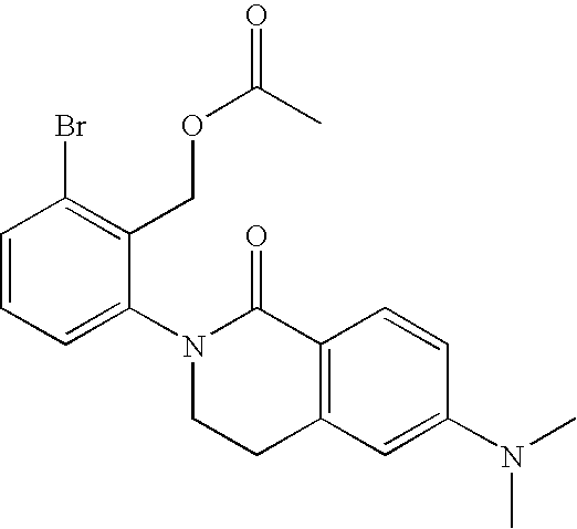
C1=CC=C(N2CCC3=C(C2=O)C=CC(N(C)C)=C3)C(COC(=O)C)=C1Br
